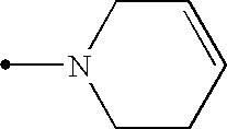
CN1CCC=CC1
